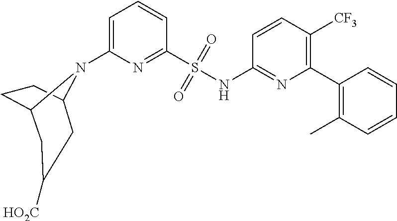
C1(N2C3CCC2CC([HO2C])C3)=CC=CC(S(NC2=NC(C3=C(C)C=CC=C3)=C([CF3])C=C2)(=O)=O)=N1
